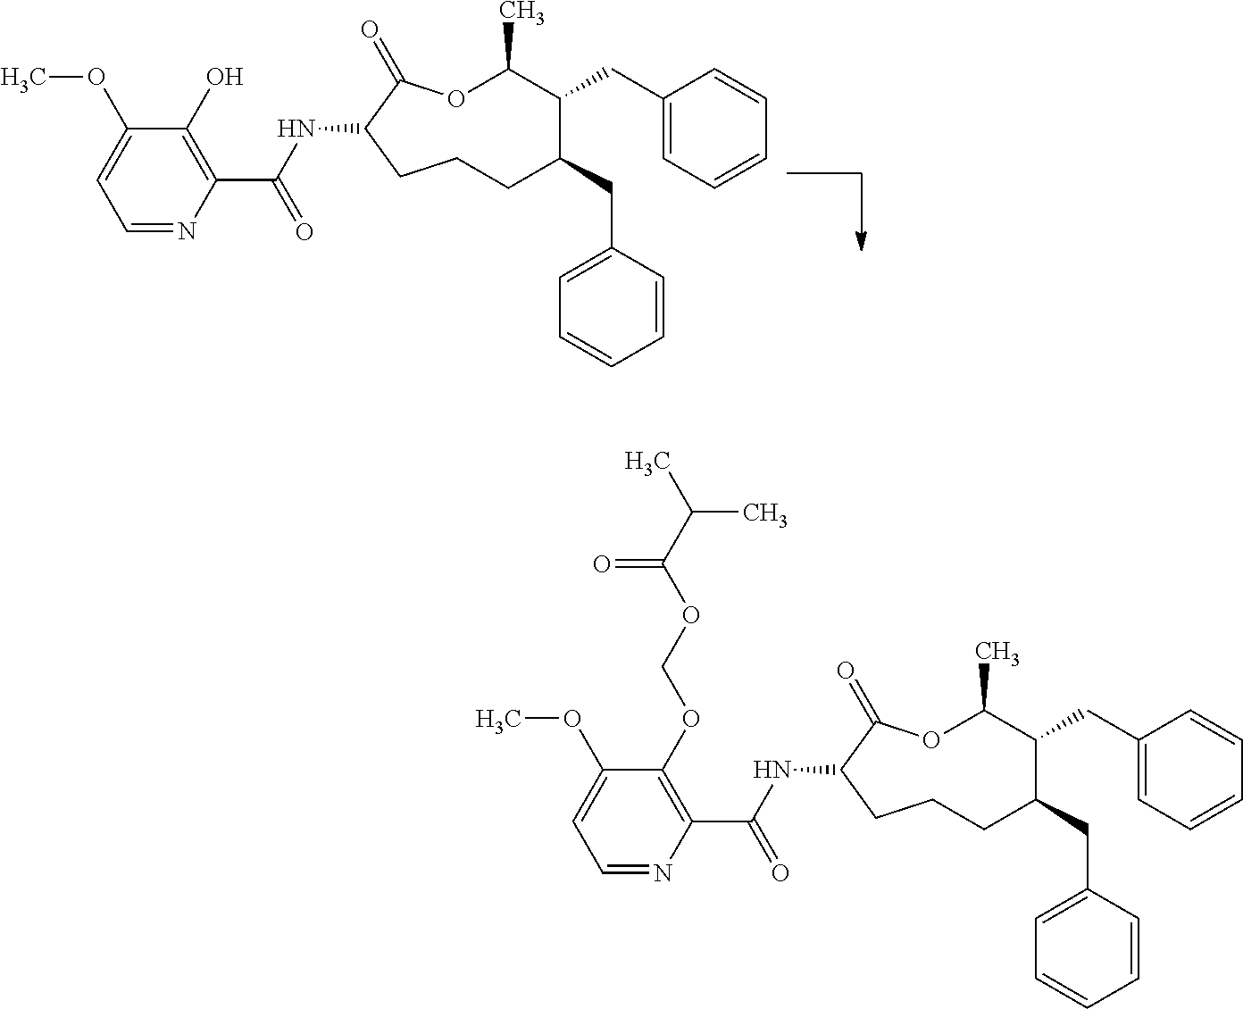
C1(OC)=CC=NC(C(NC2CCCC(CC3=CC=CC=C3)C(CC3=CC=CC=C3)C(C)OC2=O)=O)=C1O.C1(OC)=CC=NC(C(NC2CCCC(CC3=CC=CC=C3)C(CC3=CC=CC=C3)C(C)OC2=O)=O)=C1OCOC(C(C)C)=O
